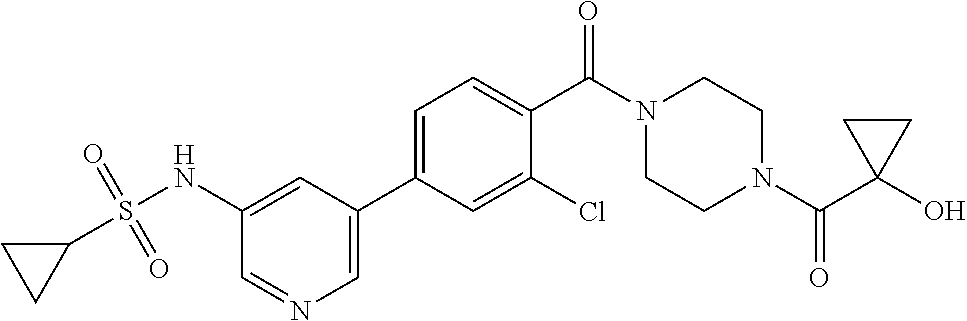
OC1(C(N2CCN(C(=O)C3=CC=C(C4=CN=CC(NS(C5CC5)(=O)=O)=C4)C=C3Cl)CC2)=O)CC1
